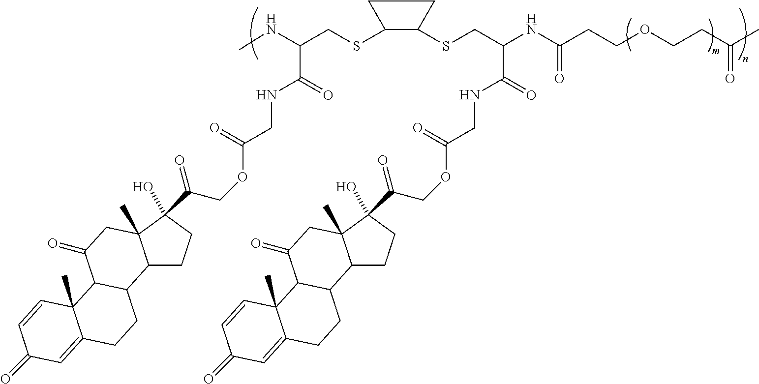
C1(SCC(NC)C(=O)NCC(OCC(=O)C2(O)CCC3C2(C)CC(=O)C2C3CCC3=CC(=O)C=CC23C)=O)C(SCC(NC(CCOCCC(C)=O)=O)C(=O)NCC(OCC(=O)C2(O)CCC3C2(C)CC(=O)C2C3CCC3=CC(=O)C=CC23C)=O)CC1
